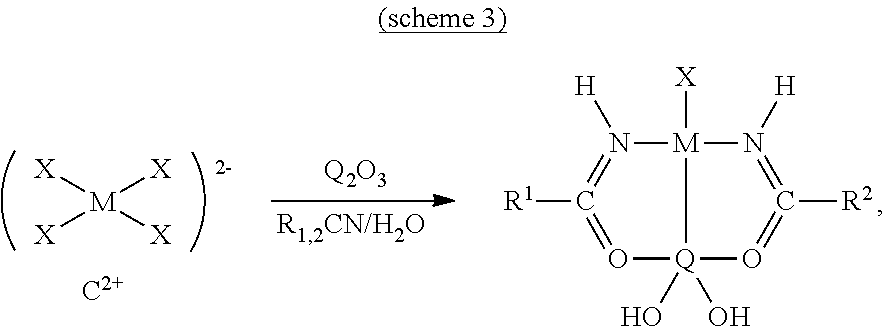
[M]([X])([X])([X])[X].[C2+].N1([H])=C([R1])=O[Q]2(O)(O)[M]1([X])N([H])=C([R2])=O2
